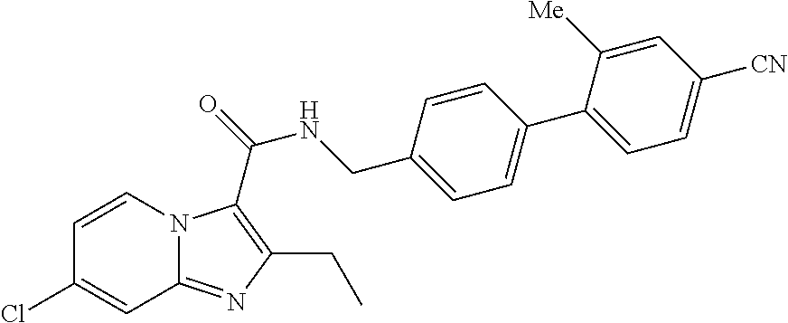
C1=CN2C(=NC(CC)=C2C(=O)NCC2=CC=C(C3=CC=C([CN])C=C3[Me])C=C2)C=C1Cl
